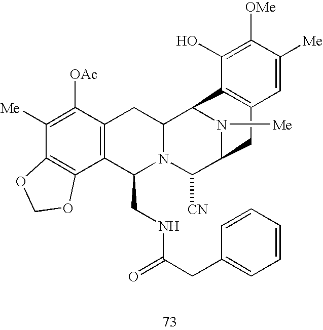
C1([Me])=C([OAc])C2=C(C3=C1OCO3)C(CNC(CC1=CC=CC=C1)=O)N1C(C2)C2N([Me])C(C1[CN])CC1=C2C(O)=C([OMe])C([Me])=C1
